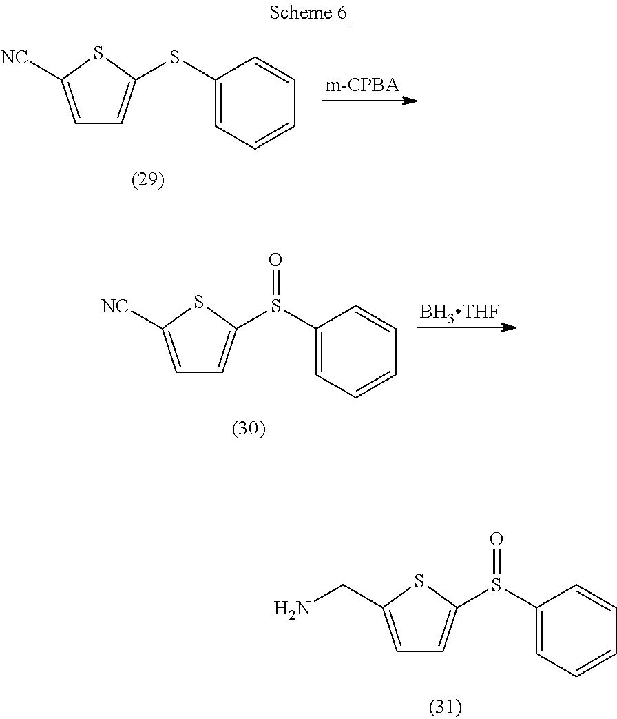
C1=C([NC])SC(SC2=CC=CC=C2)=C1.C1=C([NC])SC(S(C2=CC=CC=C2)=O)=C1.[BH3THF].C1=C(CN)SC(S(C2=CC=CC=C2)=O)=C1
